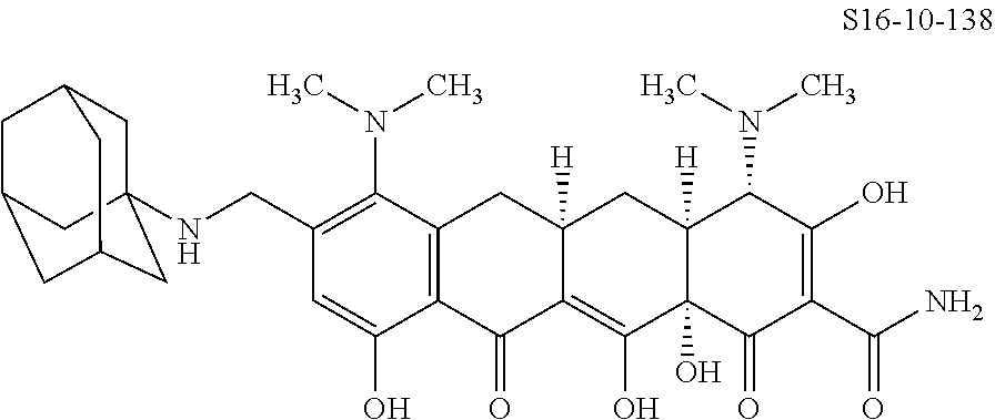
C1(CNC23CC4CC(CC(C2)C4)C3)=C(N(C)C)C2=C(C(O)=C1)C(=O)C1=C(O)C3(O)C([H])(CC1([H])C2)C(N(C)C)C(O)=C(C(N)=O)C3=O
